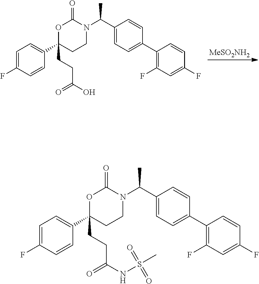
C1=C(F)C=CC(C2(CCC(=O)O)CCN(C(C3=CC=C(C4=C(F)C=C(F)C=C4)C=C3)C)C(=O)O2)=C1.[MeSO2NH2].C1=C(F)C=CC(C2(CCC(=O)NS(C)(=O)=O)CCN(C(C3=CC=C(C4=C(F)C=C(F)C=C4)C=C3)C)C(=O)O2)=C1
